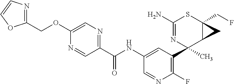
C1(N)=NC(C2=C(F)N=CC(NC(C3=NC=C(OCC4=NC=CO4)N=C3)=O)=C2)(C)C2C(CF)(S1)C2
